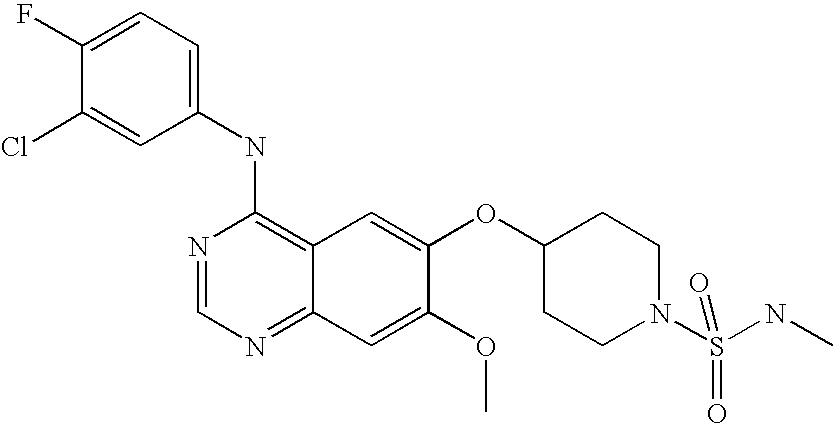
C1=C(Cl)C(F)=CC=C1NC1=C2C(=NC=N1)C=C(OC)C(OC1CCN(S(NC)(=O)=O)CC1)=C2
